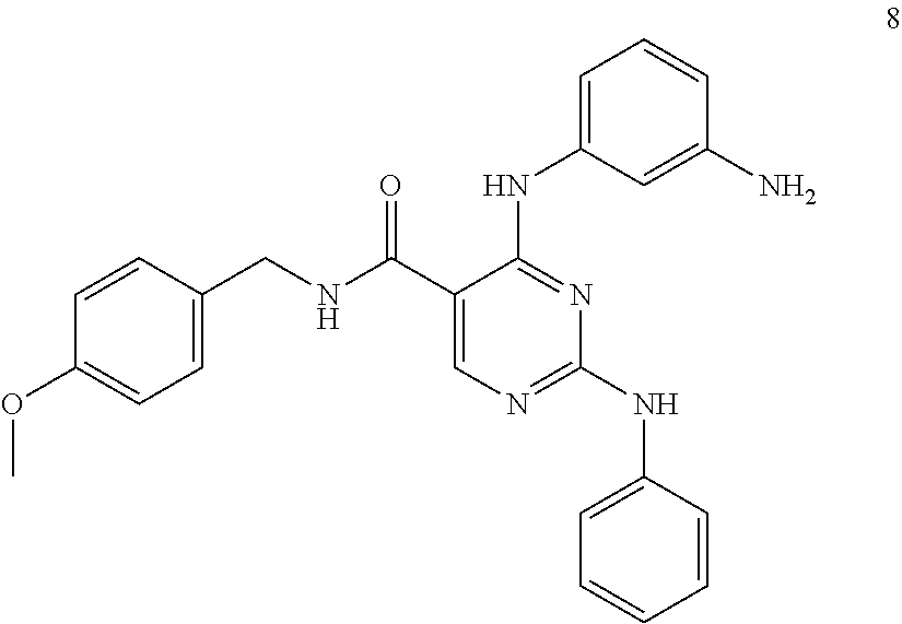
C1=CC(CNC(C2=CN=C(NC3=CC=CC=C3)N=C2NC2=CC=CC(N)=C2)=O)=CC=C1OC
